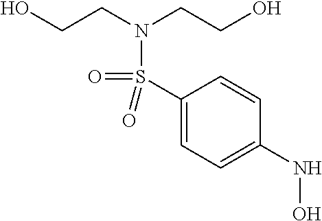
C(N(S(=O)(=O)C1=CC=C(NO)C=C1)CCO)CO
